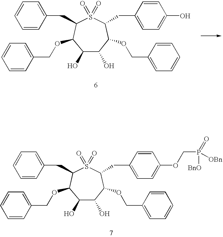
C1(O)C(O)C(OCC2=CC=CC=C2)C(CC2=CC=C(O)C=C2)S(=O)(=O)C(CC2=CC=CC=C2)C1OCC1=CC=CC=C1.C1(O)C(O)C(OCC2=CC=CC=C2)C(CC2=CC=C(OCP([OBn])(=O)[BnO])C=C2)S(=O)(=O)C(CC2=CC=CC=C2)C1OCC1=CC=CC=C1
